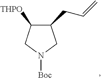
C1(CC=C)C([THPO])CN([Boc])C1
